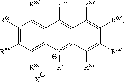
C1([R8c])=C([R8b])C([R8a])=C2C(=C1[R8d])C([R10])=C1C(=[N+]2[R9])C([R8a])=C([R8b])C([R8c])=C1[R8d].[X]
